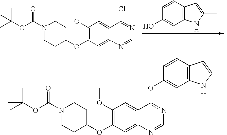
C1(OC)=C(OC2CCN(C(OC(C)(C)C)=O)CC2)C=C2C(=C1)C(Cl)=NC=N2.C1=CC2=C(C=C1O)NC(C)=C2.C1(OC)=C(OC2CCN(C(OC(C)(C)C)=O)CC2)C=C2C(=C1)C(OC1=CC3=C(C=C1)C=C(C)N3)=NC=N2
